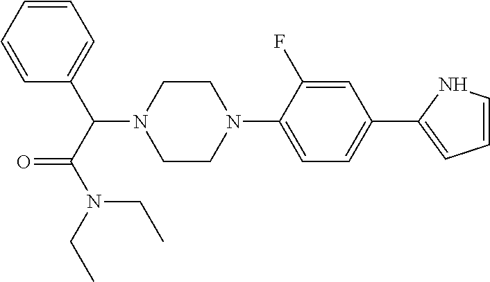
C1=CC=CC(C(C(N(CC)CC)=O)N2CCN(C3=CC=C(C4=CC=CN4)C=C3F)CC2)=C1
